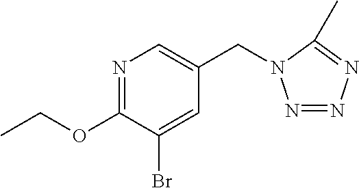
N1=C(OCC)C(Br)=CC(CN2N=NN=C2C)=C1
